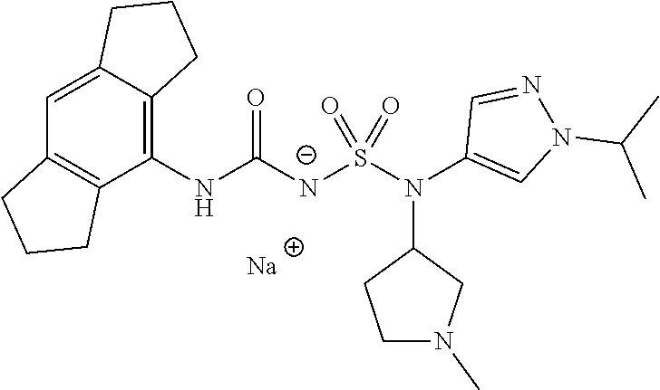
[Na].C12=CC3=C(C(NC([N-]S(N(C4=CN(C(C)C)N=C4)C4CCN(C)C4)(=O)=O)=O)=C1CCC2)CCC3
